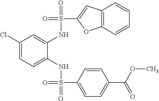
C1(Cl)=CC=C(NS(=O)(=O)C2=CC=C(C(OC)=O)C=C2)C(NS(=O)(C2=CC3=C(O2)C=CC=C3)=O)=C1
